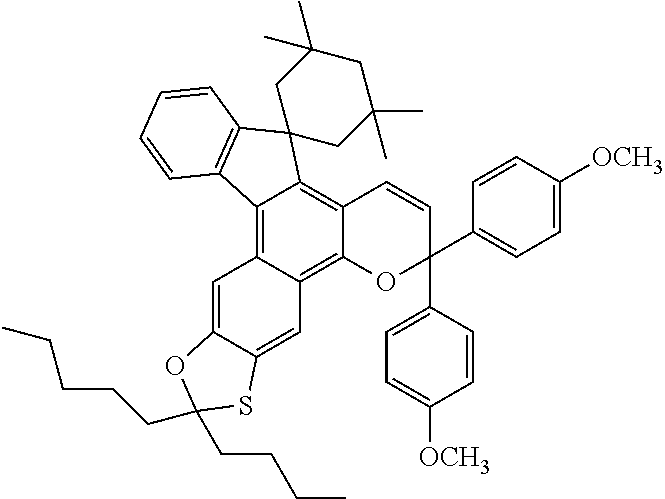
C12=C3C(=C4C(=C1C=CC(C1=CC=C([OCH3])C=C1)(C1=CC=C([OCH3])C=C1)O2)C1(C2=C4C=CC=C2)CC(C)(C)CC(C)(C)C1)C=C1C(=C3)SC(CCCCC)(CCCC)O1
